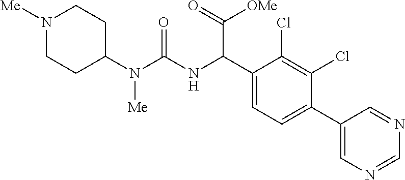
C1(N(C(NC(C2=CC=C(C3=CN=CN=C3)C(Cl)=C2Cl)C(=O)[OMe])=O)[Me])CCN([Me])CC1
